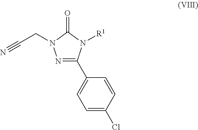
N1=C(C2=CC=C(Cl)C=C2)N([R1])C(=O)N1CC#N
